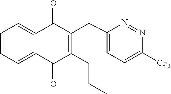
C1=CC=C2C(=C1)C(=O)C(CC1=CC=C([CF3])N=N1)=C(CCC)C2=O
